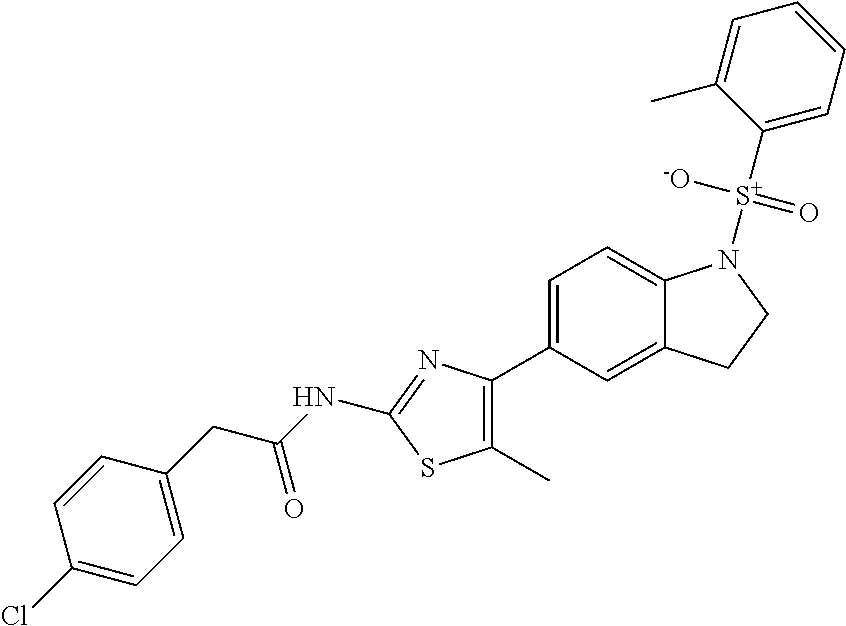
C1=C(C2=C(C)SC(NC(CC3=CC=C(Cl)C=C3)=O)=N2)C=C2C(=C1)N([S+](C1=CC=CC=C1C)([-O])=O)CC2
